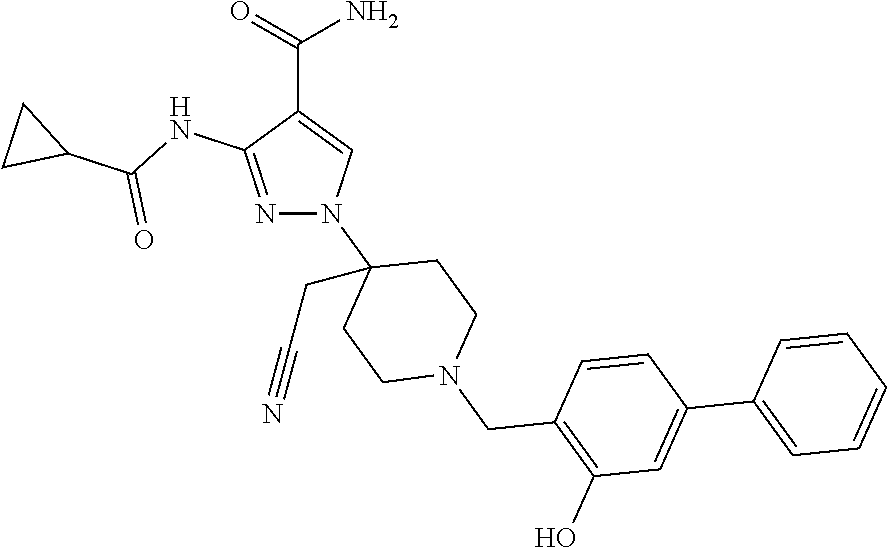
N1=C(NC(C2CC2)=O)C(C(=O)N)=CN1C1(CC#N)CCN(CC2=C(O)C=C(C3=CC=CC=C3)C=C2)CC1
